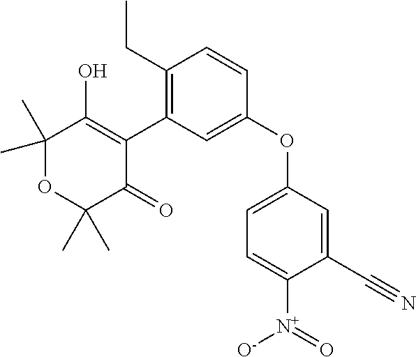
C1(C)(C)OC(C)(C)C(=O)C(C2=C(CC)C=CC(OC3=CC=C([N+](=O)[O-])C(C#N)=C3)=C2)=C1O
